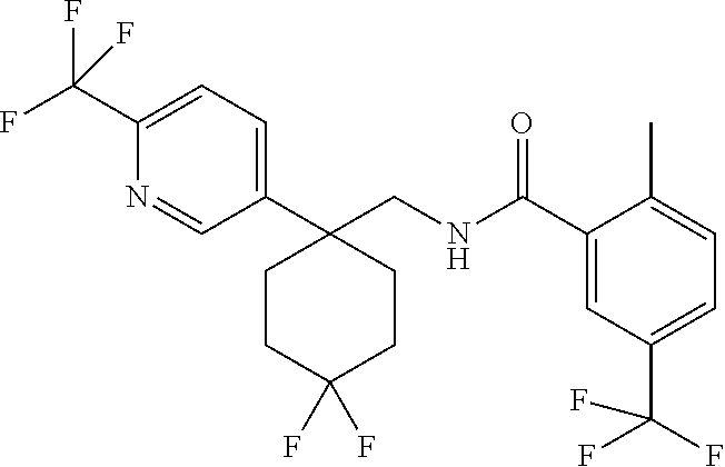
C1(C(NCC2(C3=CC=C(C(F)(F)F)N=C3)CCC(F)(F)CC2)=O)=CC(C(F)(F)F)=CC=C1C
